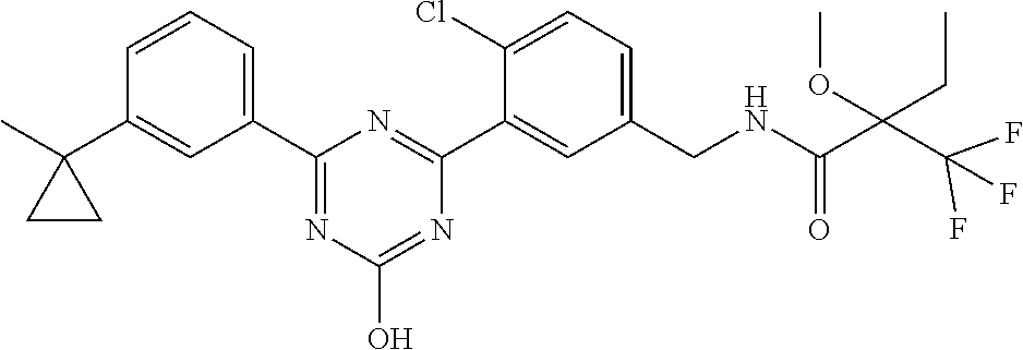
C1(C2=NC(O)=NC(C3=CC(CNC(C(C(F)(F)F)(OC)CC)=O)=CC=C3Cl)=N2)=CC=CC(C2(C)CC2)=C1
